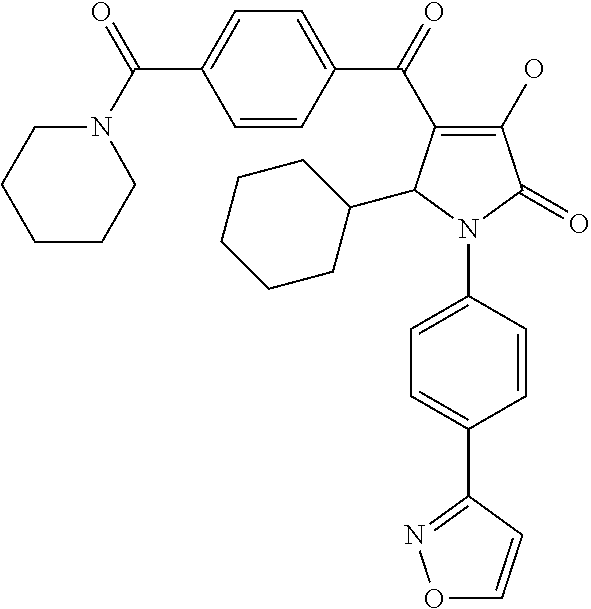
C1(O)=C(C(=O)C2=CC=C(C(=O)N3CCCCC3)C=C2)C(C2CCCCC2)N(C2=CC=C(C3=NOC=C3)C=C2)C1=O
